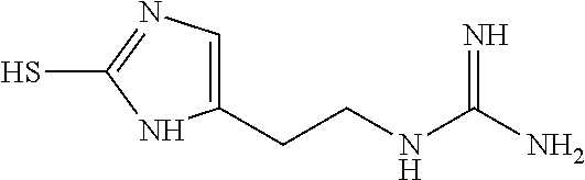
C1(CCNC(N)=N)=CN=C(S)N1
